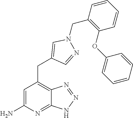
C1=C(N)N=C2C(=C1CC1=CN(CC3=C(OC4=CC=CC=C4)C=CC=C3)N=C1)N=NN2
